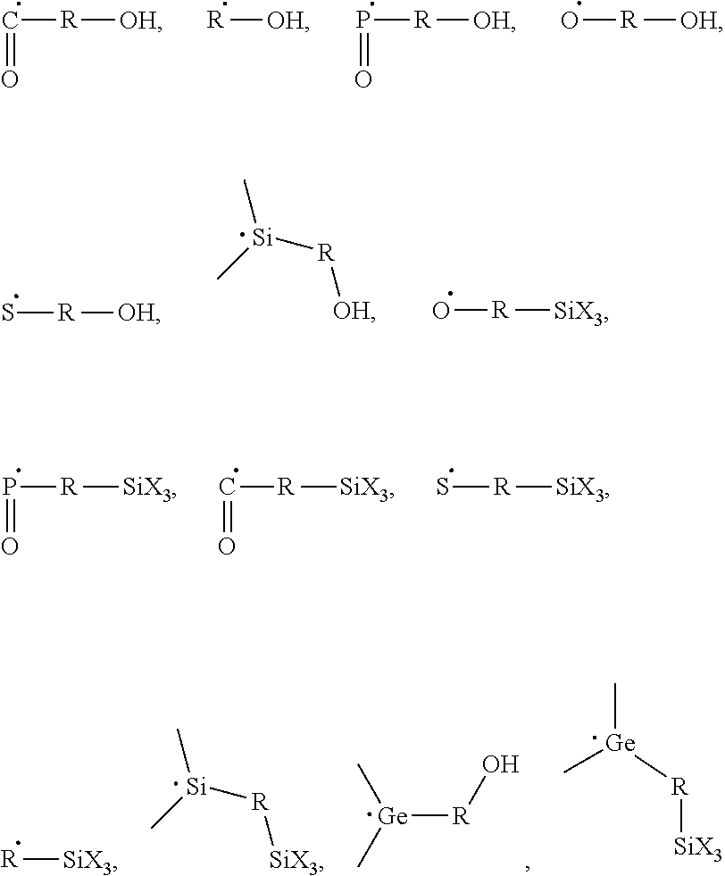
C([R][OH])=O.[R][OH].O=P[R][OH].O[R][OH].S[R][OH].[Si]([R][OH])(C)C.O[R][SiX3].P([R][SiX3])=O.C([R][SiX3])=O.S[R][SiX3].[R][SiX3].[Ge]([R]O)(C)C.[Si]([R][SiX3])(C)C.C[Ge]([R][SiX3])C
